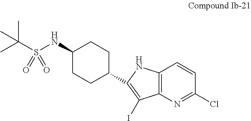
C1(NS(C(C)(C)C)(=O)=O)CCC(C2=C(I)C3=C(C=CC(Cl)=N3)N2)CC1
